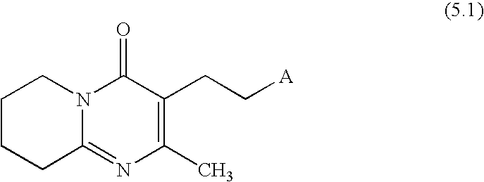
C1(CC[A])=C(C)N=C2N(C1=O)CCCC2
